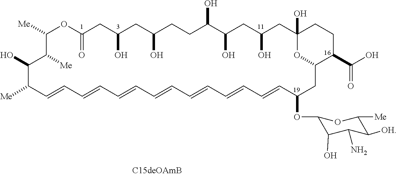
C1([Me])C([Me])C(O)C([Me])C=CC=CC=CC=CC=CC=CC=CC(OC2C(O)C(N)C([OH])C([Me])O2)CC2OC(O)(CC(O)CC(O)C(O)CCC(O)CC(O)CC(=O)O1)CCC2C(O)=O
